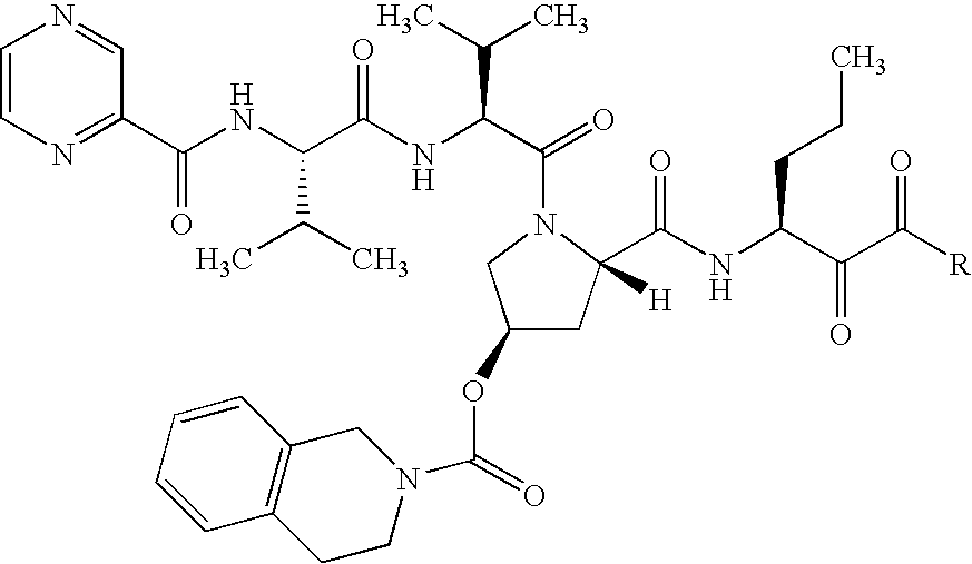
C1=CN=C(C(NC(C(NC(C(N2CC(OC(=O)N3CCC4=C(C3)C=CC=C4)CC2(C(NC(C(C([R])=O)=O)CCC)=O)[H])=O)C(C)C)=O)C(C)C)=O)C=N1
